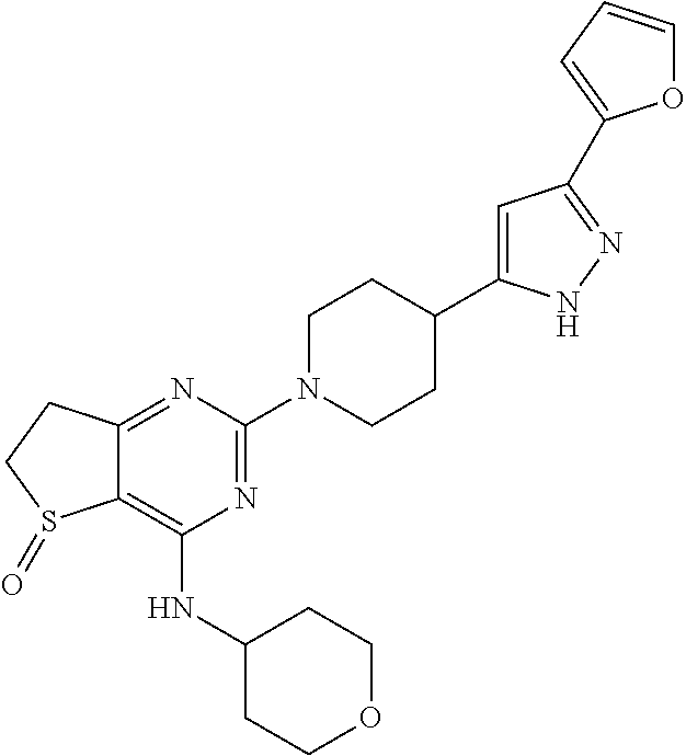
C12=NC(N3CCC(C4=CC(C5=CC=CO5)=NN4)CC3)=NC(NC3CCOCC3)=C1S(=O)CC2
